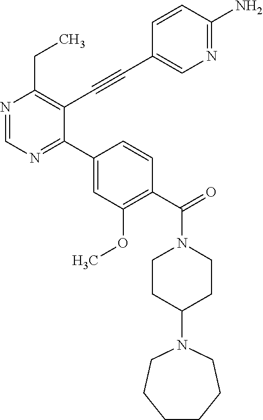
N1=CN=C(C2=CC(OC)=C(C(N3CCC(N4CCCCCC4)CC3)=O)C=C2)C(C#CC2=CN=C(N)C=C2)=C1CC
